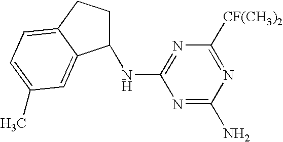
N1=C(N)N=C([CF(CH3)2])N=C1NC1CCC2=CC=C(C)C=C12
